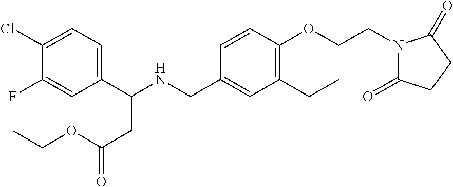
C1(C(NCC2=CC(CC)=C(OCCN3C(=O)CCC3=O)C=C2)CC(=O)OCC)=CC=C(Cl)C(F)=C1
